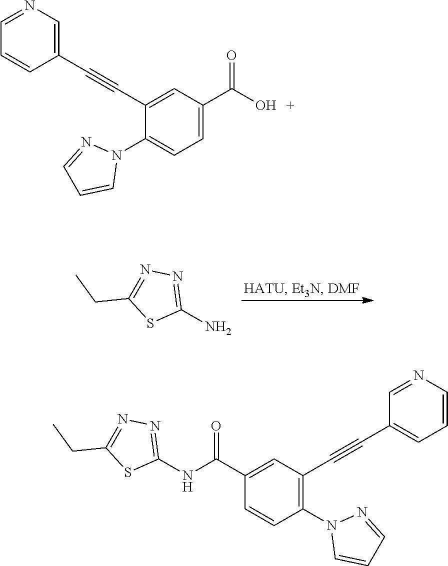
C1(N)=NN=C(CC)S1.C1(N2N=CC=C2)=CC=C(C(O)=O)C=C1C#CC1=CN=CC=C1.C1(NC(C2=CC(C#CC3=CC=CN=C3)=C(N3C=CC=N3)C=C2)=O)=NN=C(CC)S1
